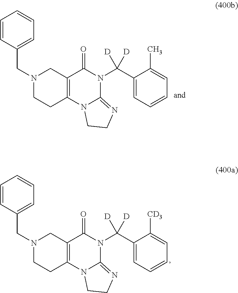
C1=CC=CC=C1CN1CCC2=C(C1)C(=O)N(C(C1=CC=CC=C1[CD3])([D])[D])C1=NCCN21.C1=CC=CC=C1CN1CCC2=C(C1)C(=O)N(C(C1=CC=CC=C1C)([D])[D])C1=NCCN21
